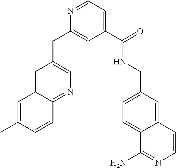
C1=C2C(=NC=C1CC1=CC(C(=O)NCC3=CC=C4C(=C3)C=CN=C4N)=CC=N1)C=CC(C)=C2
